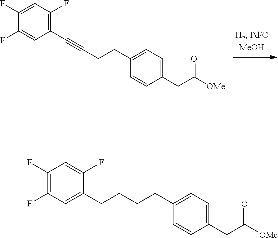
C1=CC(CC([OMe])=O)=CC=C1CCCCC1=CC(F)=C(F)C=C1F.C1=CC(CC([OMe])=O)=CC=C1CCC#CC1=C(F)C=C(F)C(F)=C1
